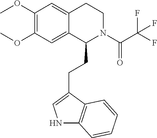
O(C1=C(OC)C=C2C(=C1)C(CCC1=CNC3=C1C=CC=C3)N(C(C(F)(F)F)=O)CC2)C
